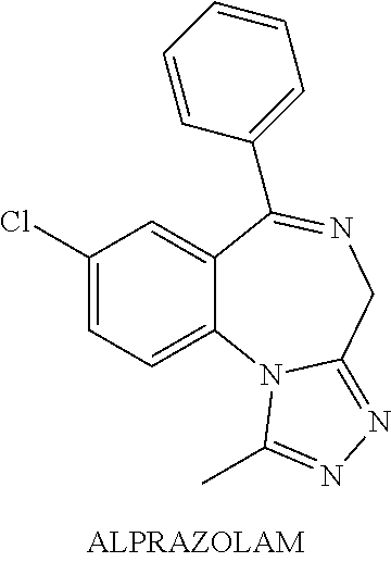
C1(Cl)=CC=C2C(=C1)C(C1=CC=CC=C1)=NCC1=NN=C(C)N21
